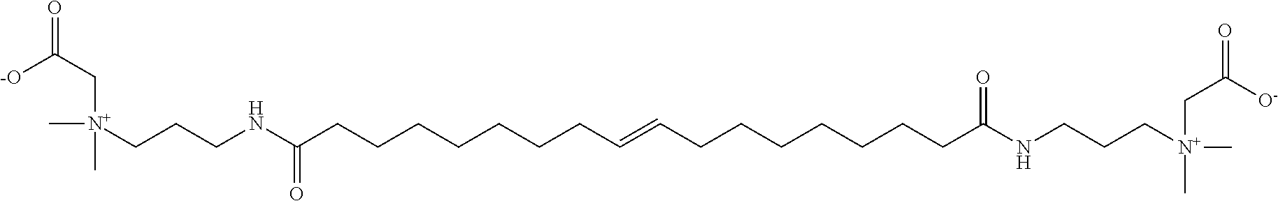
[N+](CCCNC(CCCCCCCC=CCCCCCCCC(NCCC[N+](C)(C)CC(=O)[O-])=O)=O)(C)(CC(=O)[-O])C
